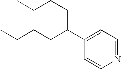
C1=CN=CC=C1C(CCCC)CCCC
